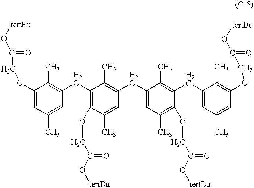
C1(OCC(=O)O[tertBu])=CC(C)=CC(CC2=C(OCC(O[tertBu])=O)C(C)=CC(CC3=CC(C)=C(OCC(O[tertBu])=O)C(CC4=CC(C)=CC(OCC(=O)O[tertBu])=C4C)=C3C)=C2C)=C1C
